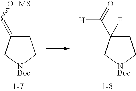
C1C(=C[OTMS])C[NBoc]C1.C1C(C(=O)[H])(F)C[NBoc]C1
